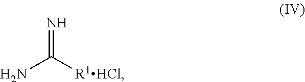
[R1HCl]C(N)=N
